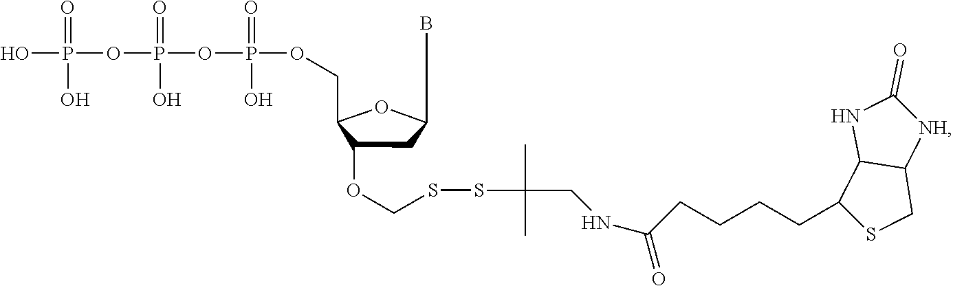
C1C(OCSSC(C)(C)CNC(CCCCC2SCC3C2NC(=O)[NH]3)=O)C(COP(OP(=O)(O)OP(O)(=O)O)(O)=O)OC1B
